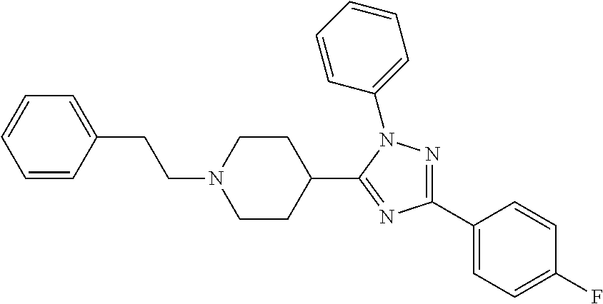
C(N1CCC(C2=NC(C3=CC=C(F)C=C3)=NN2C2=CC=CC=C2)CC1)CC1=CC=CC=C1
